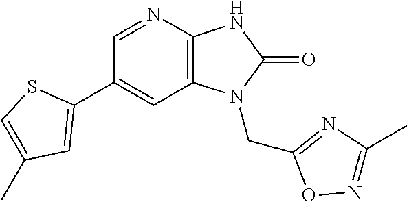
C1(C2=CC(C)=CS2)=CC2=C(N=C1)NC(=O)N2CC1=NC(C)=NO1
